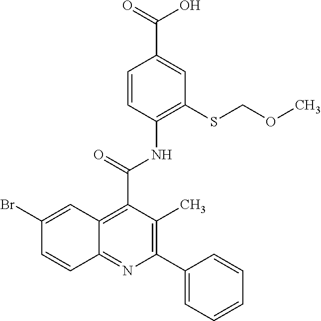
C1=CC(NC(=O)C2=C3C(=NC(C4=CC=CC=C4)=C2C)C=CC(Br)=C3)=C(SCOC)C=C1C(=O)O
